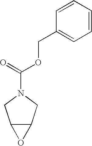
C1=CC=CC(COC(N2CC3C(C2)O3)=O)=C1
